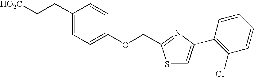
C1(CC[HO2C])=CC=C(OCC2=NC(C3=C(Cl)C=CC=C3)=CS2)C=C1
